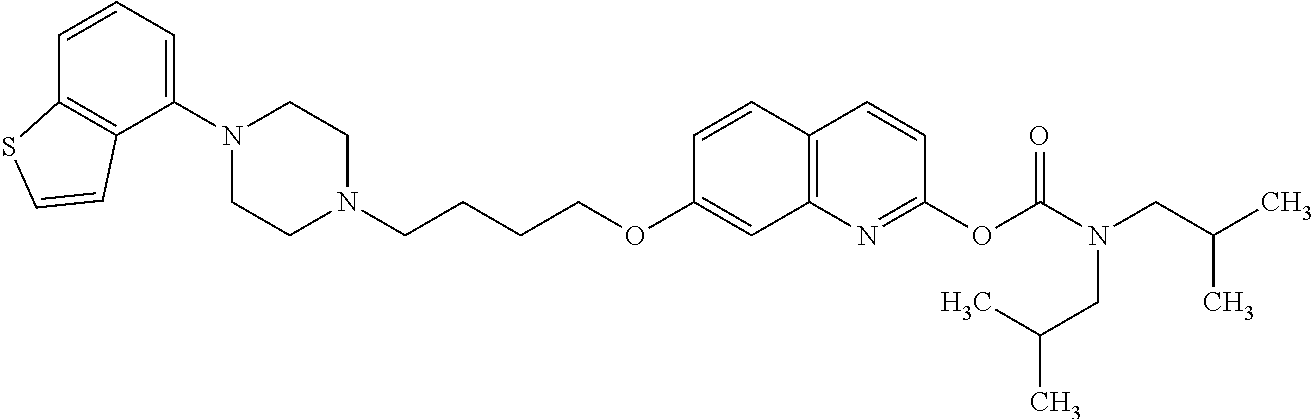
C1=CC2=C(C(N3CCN(CCCCOC4=CC5=C(C=C4)C=CC(OC(N(CC(C)C)CC(C)C)=O)=N5)CC3)=C1)C=CS2
